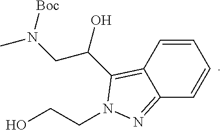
C1=CC2=C(C(CN([Boc])C)O)N(CCO)N=C2C=C1
